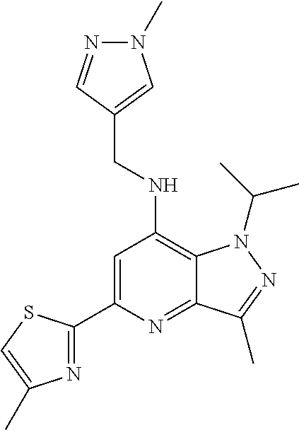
C1(C2=CC(NCC3=CN(C)N=C3)=C3C(=N2)C(C)=NN3C(C)C)=NC(C)=CS1
